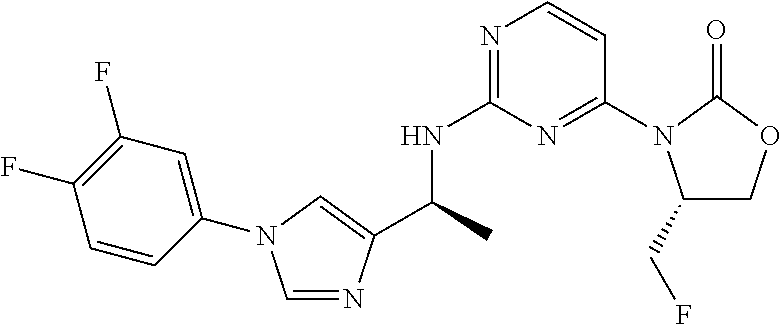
C1(CF)COC(=O)N1C1=NC(NC(C)C2=CN(C3=CC(F)=C(F)C=C3)C=N2)=NC=C1
